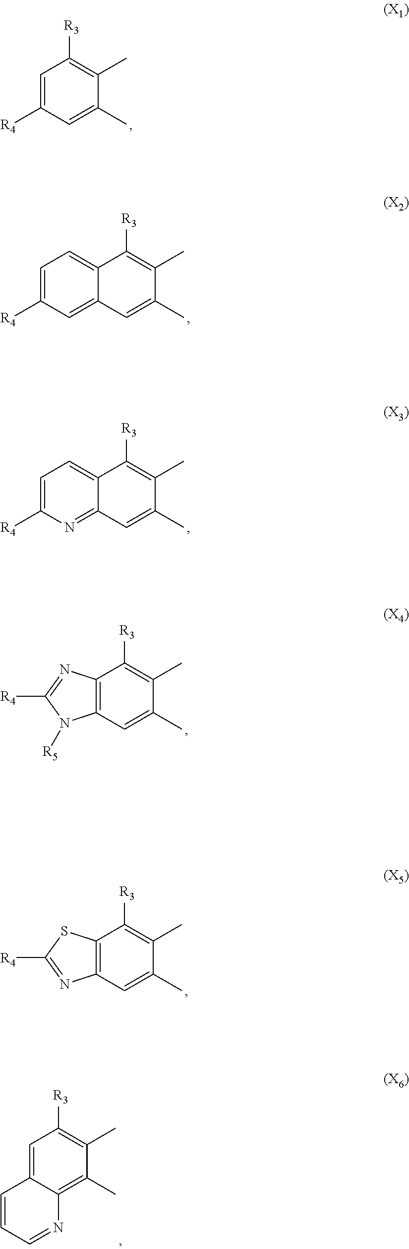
C1=C([R4])C=C(C)C(C)=C1[R3].C12=CC=C([R4])C=C1C=C(C)C(C)=C2[R3].C12=CC=C([R4])N=C1C=C(C)C(C)=C2[R3].C12=C(C=C(C)C(C)=C1[R3])N([R5])C([R4])=N2.C12=C(C=C(C)C(C)=C1[R3])N=C([R4])S2.C1=CC=NC2=C(C)C(C)=C([R3])C=C12
